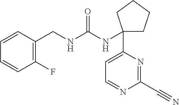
C1C(NC(=O)NCC2=C(F)C=CC=C2)(C2=CC=NC(C#N)=N2)CCC1
